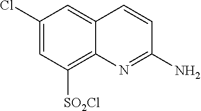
C1(Cl)=CC([SO2Cl])=C2C(=C1)C=CC(N)=N2
